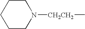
C1CCCN([CH2CH2]C)C1
